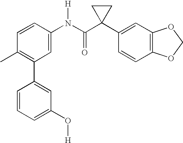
C1=CC(N(C(C2(C3=CC4=C(C=C3)OCO4)CC2)=O)[H])=CC(C2=CC(O[H])=CC=C2)=C1C
